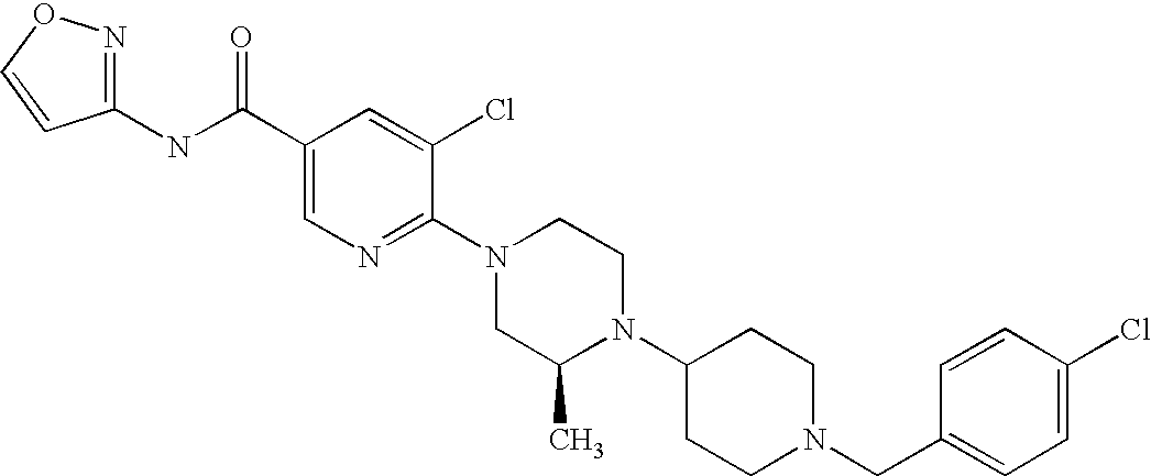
C1(Cl)=CC=C(CN2CCC(N3C(C)CN(C4=NC=C(C(NC5=NOC=C5)=O)C=C4Cl)CC3)CC2)C=C1
